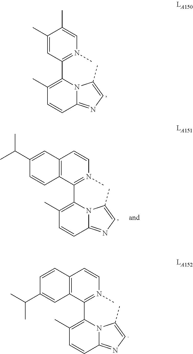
C12=C(C(C3=C(C)C=CC4=NC=C(C)N34)=N(C)C=C1)C=C(C(C)C)C=C2.C12=C(C(C3=C(C)C=CC4=NC=C(C)N34)=N(C)C=C1)C=CC(C(C)C)=C2.C1(C)=CC(C2=C(C)C=CC3=NC=C(C)N23)=N(C)C=C1C
